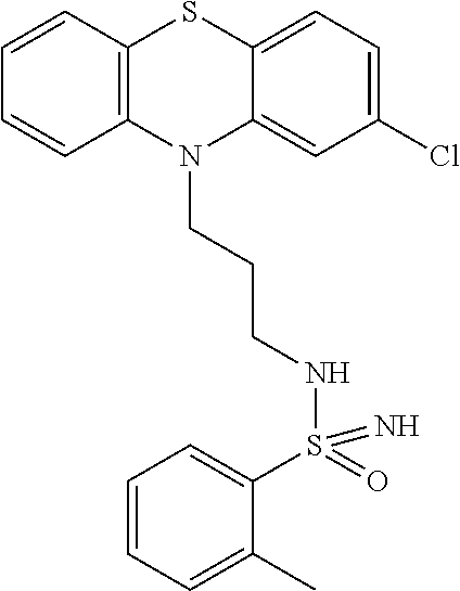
C1=CC2=C(C=C1)N(CCCNS(C1=CC=CC=C1C)(=O)=N)C1=CC(Cl)=CC=C1S2
